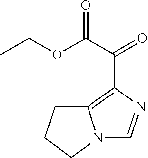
CCOC(C(=O)C1=C2N(C=N1)CCC2)=O
